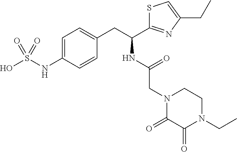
C1=C(NS(O)(=O)=O)C=CC(CC(NC(CN2C(=O)C(=O)N(CC)CC2)=O)C2=NC(CC)=CS2)=C1
